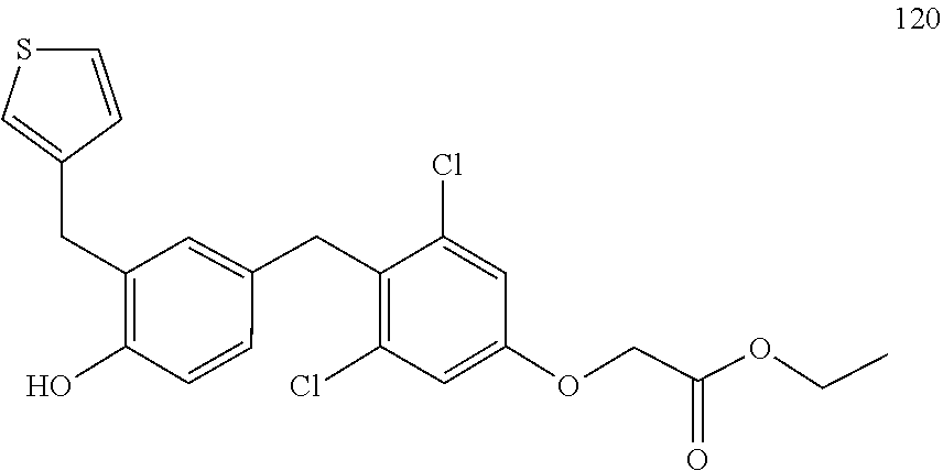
C(C(=O)OCC)OC1=CC(Cl)=C(CC2=CC(CC3=CSC=C3)=C(O)C=C2)C(Cl)=C1
